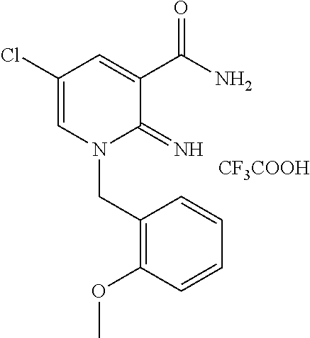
C1(Cl)=CN(CC2=C(OC)C=CC=C2)C(=N)C(C(N)=O)=C1.[CF3COOH]
